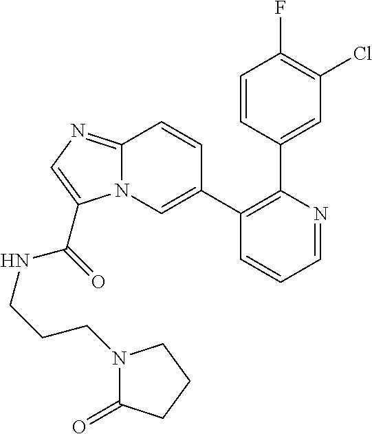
C1=NC(C2=CC(Cl)=C(F)C=C2)=C(C2=CN3C(=NC=C3C(=O)NCCCN3C(=O)CCC3)C=C2)C=C1
